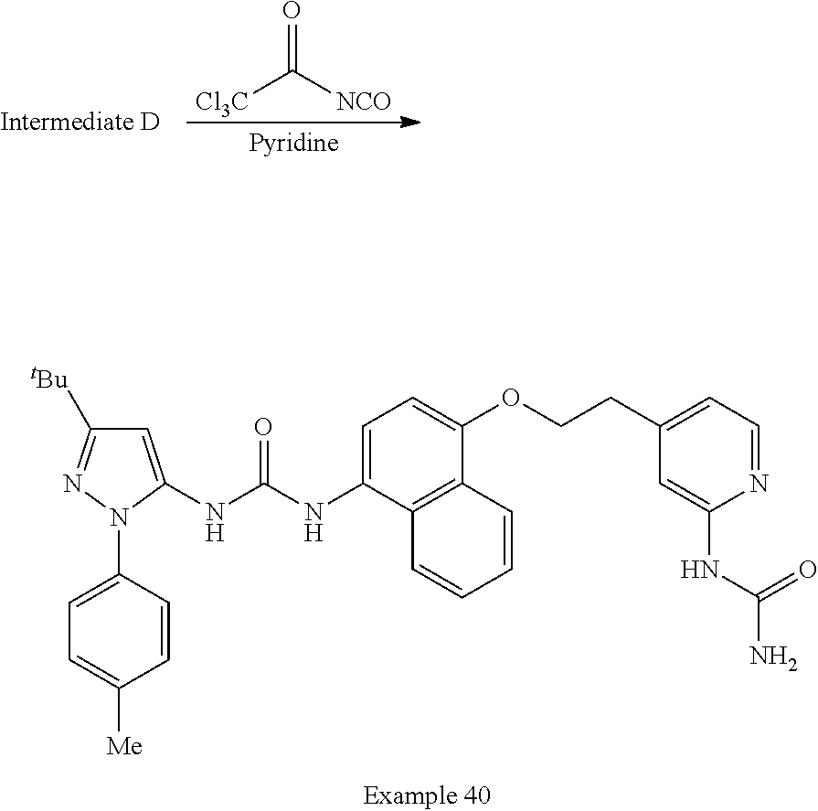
C1=C(NC(NC2=CC=C(OCCC3=CC=NC(NC(=O)N)=C3)C3=C2C=CC=C3)=O)N(C2=CC=C([Me])C=C2)N=C1[tBu].O=C([NCO])[Cl3C]
